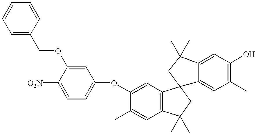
C1=CC=C(COC2=CC(OC3=CC4=C(C=C3C)C(C)(C)CC43C4=CC(C)=C(O)C=C4C(C)(C)C3)=CC=C2[O2N])C=C1
